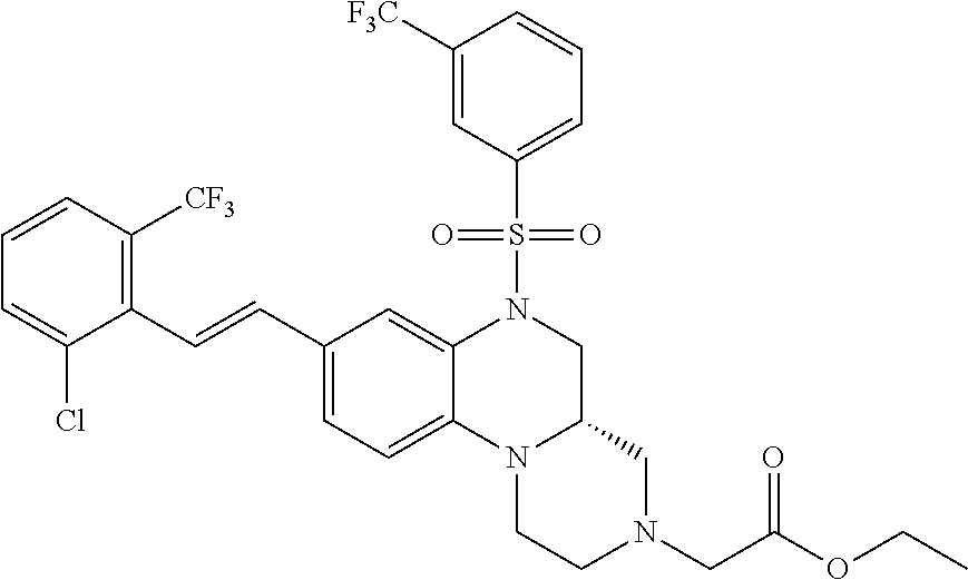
C1([F3C])=CC(S(N2CC3N(C4=CC=C(C=CC5=C([CF3])C=CC=C5Cl)C=C24)CCN(CC(=O)OCC)C3)(=O)=O)=CC=C1
